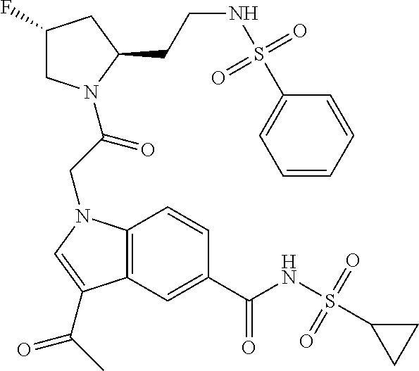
C12=C(C=C(C(NS(C3CC3)(=O)=O)=O)C=C1)C(C(C)=O)=CN2CC(=O)N1CC(F)CC1CCNS(C1=CC=CC=C1)(=O)=O
